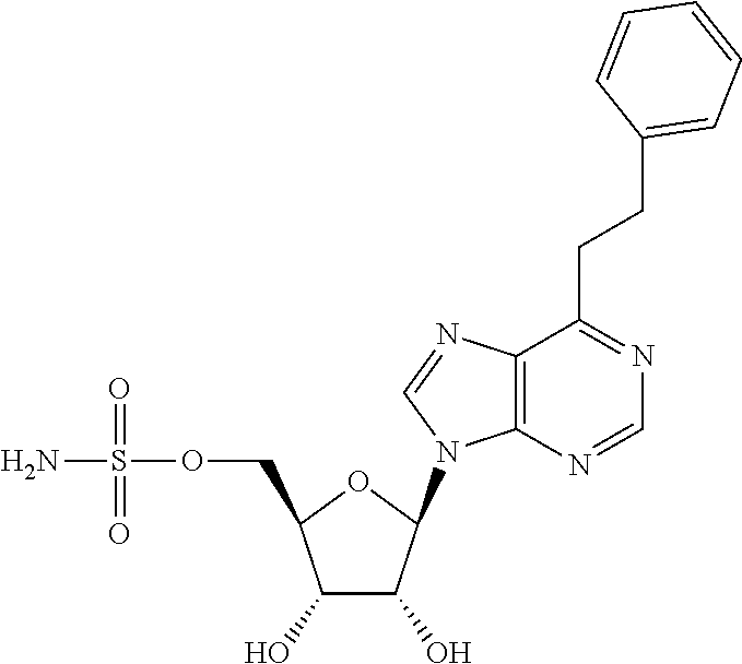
C1(O)C(O)C(N2C3=C(N=C2)C(CCC2=CC=CC=C2)=NC=N3)OC1COS(N)(=O)=O
